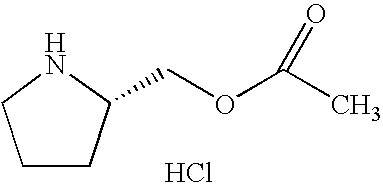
C1CC(COC(C)=O)NC1.Cl
